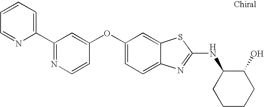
N1=C(C2=CC=CC=N2)C=C(OC2=CC=C3C(=C2)SC(NC2CCCCC2O)=N3)C=C1
